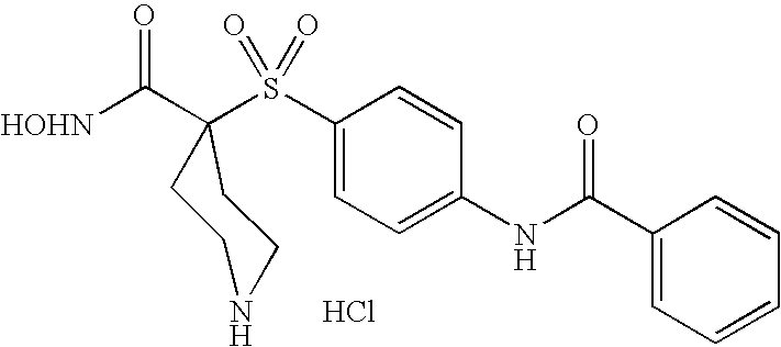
[HOHN]C(C1(S(C2=CC=C(NC(C3=CC=CC=C3)=O)C=C2)(=O)=O)CCNCC1)=O.Cl
